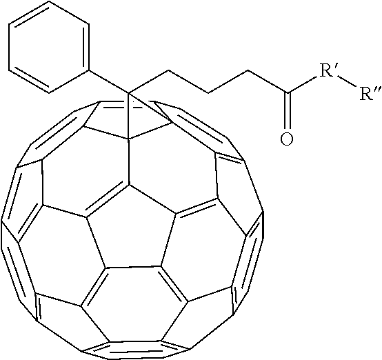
C1=CC2=C3C4=C1C1=C5C4=C4C6=C3C3=C2C=CC2=C3C3=C6C6=C4C47C5(C(=C5C=CC8=C9C(=C6C8C45)C3=C2C=C9)C=C1)C7(C1=CC=CC=C1)CCCC([R][R])=O
